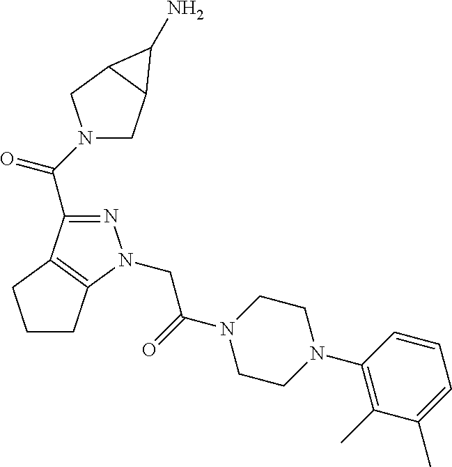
N1=C(C(N2CC3C(C2)C3N)=O)C2=C(N1CC(=O)N1CCN(C3=C(C)C(C)=CC=C3)CC1)CCC2
